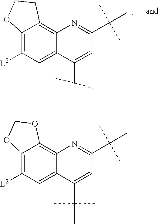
C12=C([L2])C=C3C(=C1CCO2)N=C(C(C)(C)C)C=C3C(C)C.C12=C([L2])C=C3C(=C1OCO2)N=C(C(C)(C)C)C=C3C(C)(C)C
